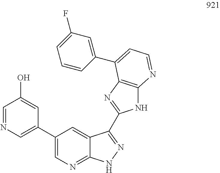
C1=NC=C(C2=CN=C3C(=C2)C(C2=NC4=C(N2)N=CC=C4C2=CC(F)=CC=C2)=NN3)C=C1O
